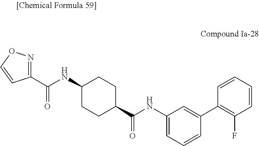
C1(C(NC2CCC(C(NC3=CC=CC(C4=C(F)C=CC=C4)=C3)=O)CC2)=O)=NOC=C1
